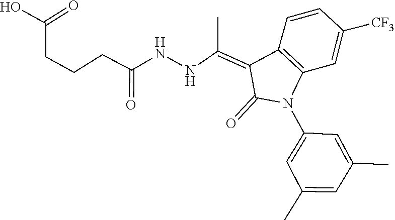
C1=C(C)C=C(C)C=C1N1C2=C(C=CC([CF3])=C2)C(=C(C)NNC(=O)CCCC(=O)O)C1=O
